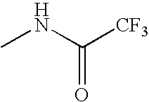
CNC([CF3])=O
